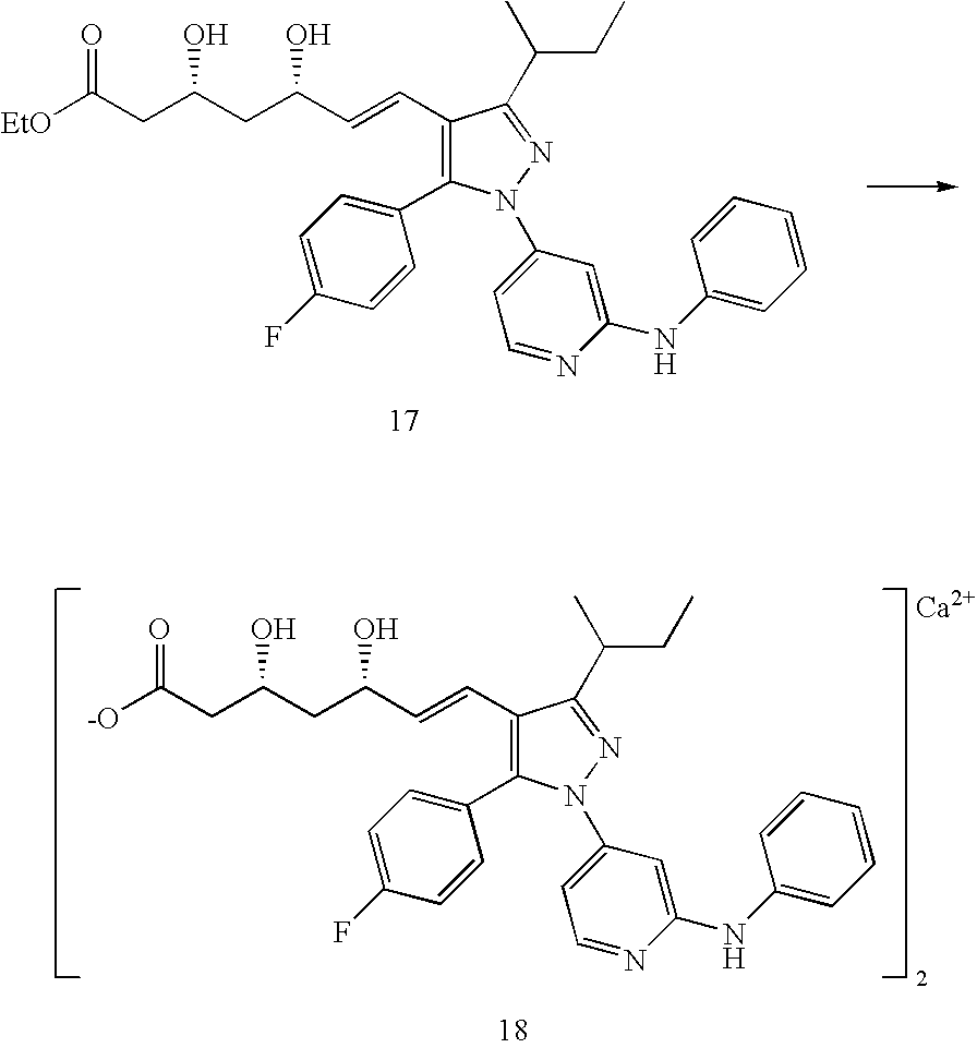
[-O]C(CC(CC(C=CC1=C(C2=CC=C(F)C=C2)N(C2=CC=NC(NC3=CC=CC=C3)=C2)N=C1C(C)CC)O)O)=O.[Ca2+].[EtO]C(CC(CC(C=CC1=C(C2=CC=C(F)C=C2)N(C2=CC=NC(NC3=CC=CC=C3)=C2)N=C1C(C)CC)O)O)=O
